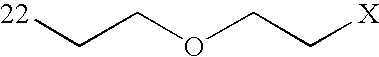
[22]CCOCC[X]
